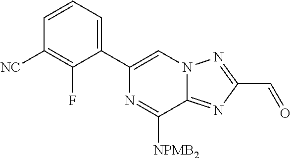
C1(C2=CC=CC([NC])=C2F)=CN2C(=NC(C=O)=N2)C([NPMB2])=N1
